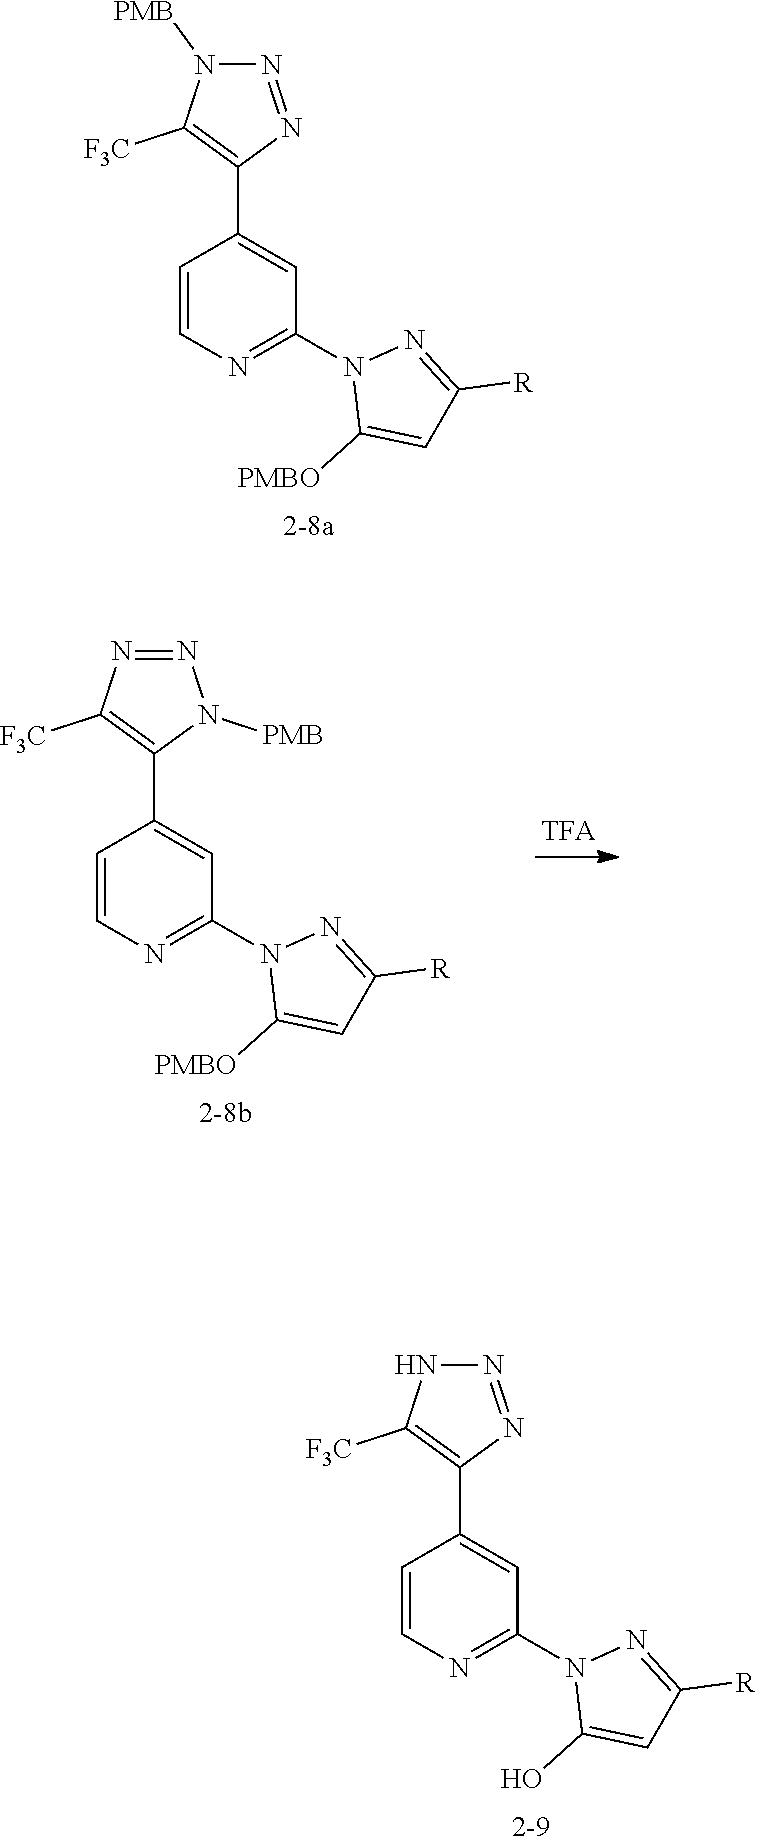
N1=NC(C2=CC(N3C([PMBO])=CC([R])=N3)=NC=C2)=C([F3C])N1[PMB].N1=NC([F3C])=C(C2=CC(N3C([PMBO])=CC([R])=N3)=NC=C2)N1[PMB].N1=NC(C2=CC(N3C(O)=CC([R])=N3)=NC=C2)=C([F3C])N1
